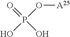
O([A25])P(O)(=O)O
